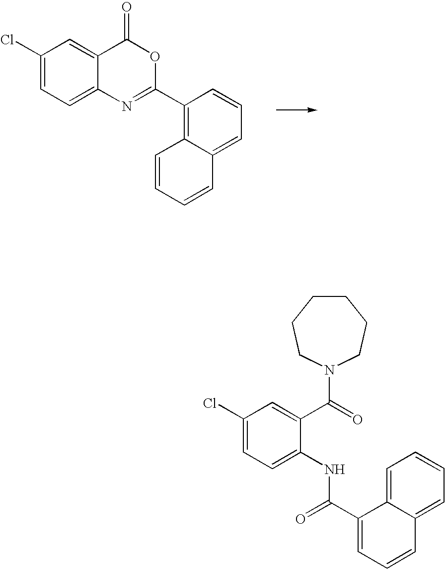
C1(Cl)=CC=C2C(=C1)C(=O)OC(C1=C3C(=CC=C1)C=CC=C3)=N2.C1(Cl)=CC=C(NC(C2=CC=CC3=CC=CC=C32)=O)C(C(=O)N2CCCCCC2)=C1
